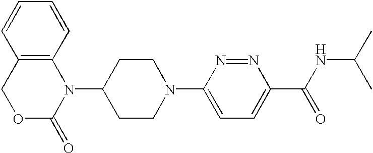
C1OC(=O)N(C2CCN(C3=CC=C(C(NC(C)C)=O)N=N3)CC2)C2=C1C=CC=C2
